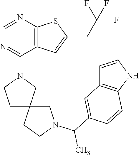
N1(C2=NC=NC3=C2C=C(CC(F)(F)F)S3)CC2(CC1)CN(C(C)C1=CC3=C(C=C1)NC=C3)CC2
